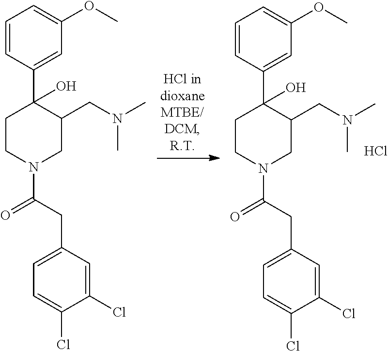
C1=CC(C2(O)CCN(C(CC3=CC=C(Cl)C(Cl)=C3)=O)CC2CN(C)C)=CC(OC)=C1.Cl.C1=CC(C2(O)CCN(C(CC3=CC=C(Cl)C(Cl)=C3)=O)CC2CN(C)C)=CC(OC)=C1
